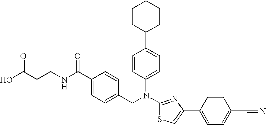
C1(C2=CC=C(N(C3=NC(C4=CC=C(C#N)C=C4)=CS3)CC3=CC=C(C(NCCC(O)=O)=O)C=C3)C=C2)CCCCC1
